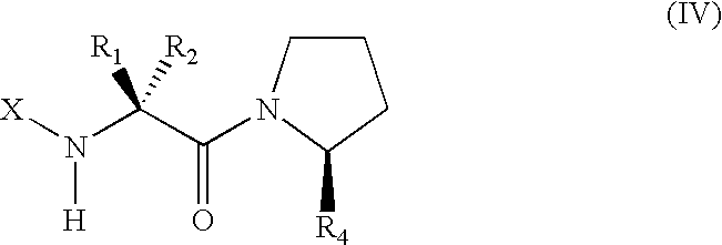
C1CN(C(C(N([X])[H])([R1])[R2])=O)C([R4])C1
